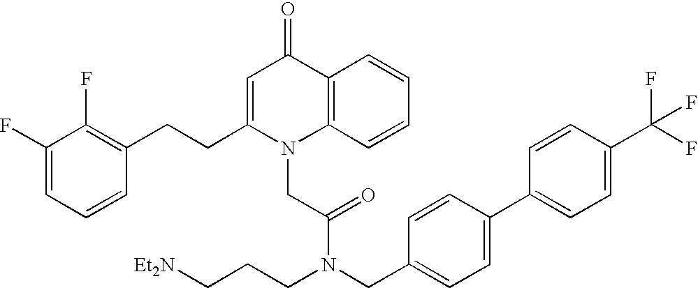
C1=C(CCC2=C(F)C(F)=CC=C2)N(CC(N(CCC[Et2N])CC2=CC=C(C3=CC=C(C(F)(F)F)C=C3)C=C2)=O)C2=C(C1=O)C=CC=C2
